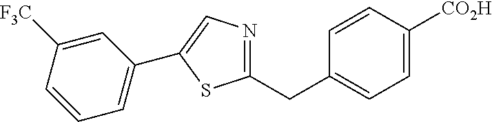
C1=CC(CC2=NC=C(C3=CC=CC([F3C])=C3)S2)=CC=C1[CO2H]
